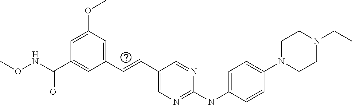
C1(C=CC2=CN=C(NC3=CC=C(N4CCN(CC)CC4)C=C3)N=C2)=CC(OC)=CC(C(NOC)=O)=C1
